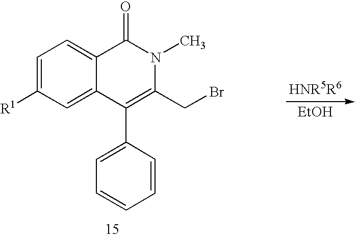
C1=C([R1])C=C2C(=C1)C(=O)N(C)C(CBr)=C2C1=CC=CC=C1.[EtOH]
